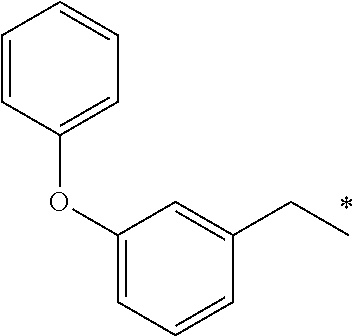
C1(OC2=CC=CC=C2)=CC=CC(CC)=C1
